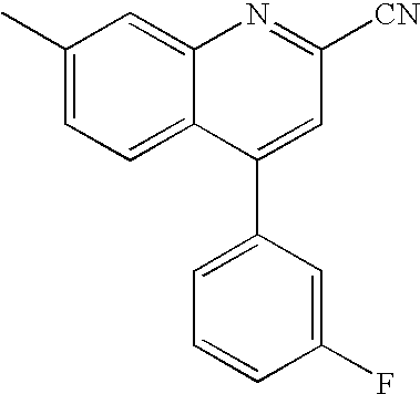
C1(C)=CC=C2C(=C1)N=C([CN])C=C2C1=CC=CC(F)=C1
